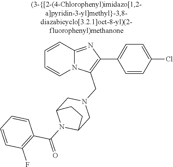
N12C(=NC(C3=CC=C(Cl)C=C3)=C1CN1CC3N(C(=O)C4=C(F)C=CC=C4)C(C1)CC3)C=CC=C2
